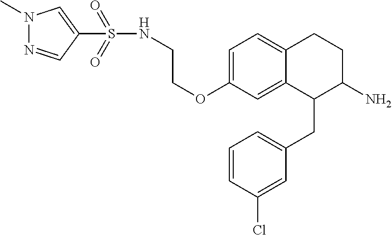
O(C1=CC=C2C(=C1)C(CC1=CC=CC(Cl)=C1)C(N)CC2)CCNS(C1=CN(C)N=C1)(=O)=O
